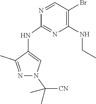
N1=CC(Br)=C(NCC)N=C1NC1=CN(C([CN])(C)C)N=C1C
